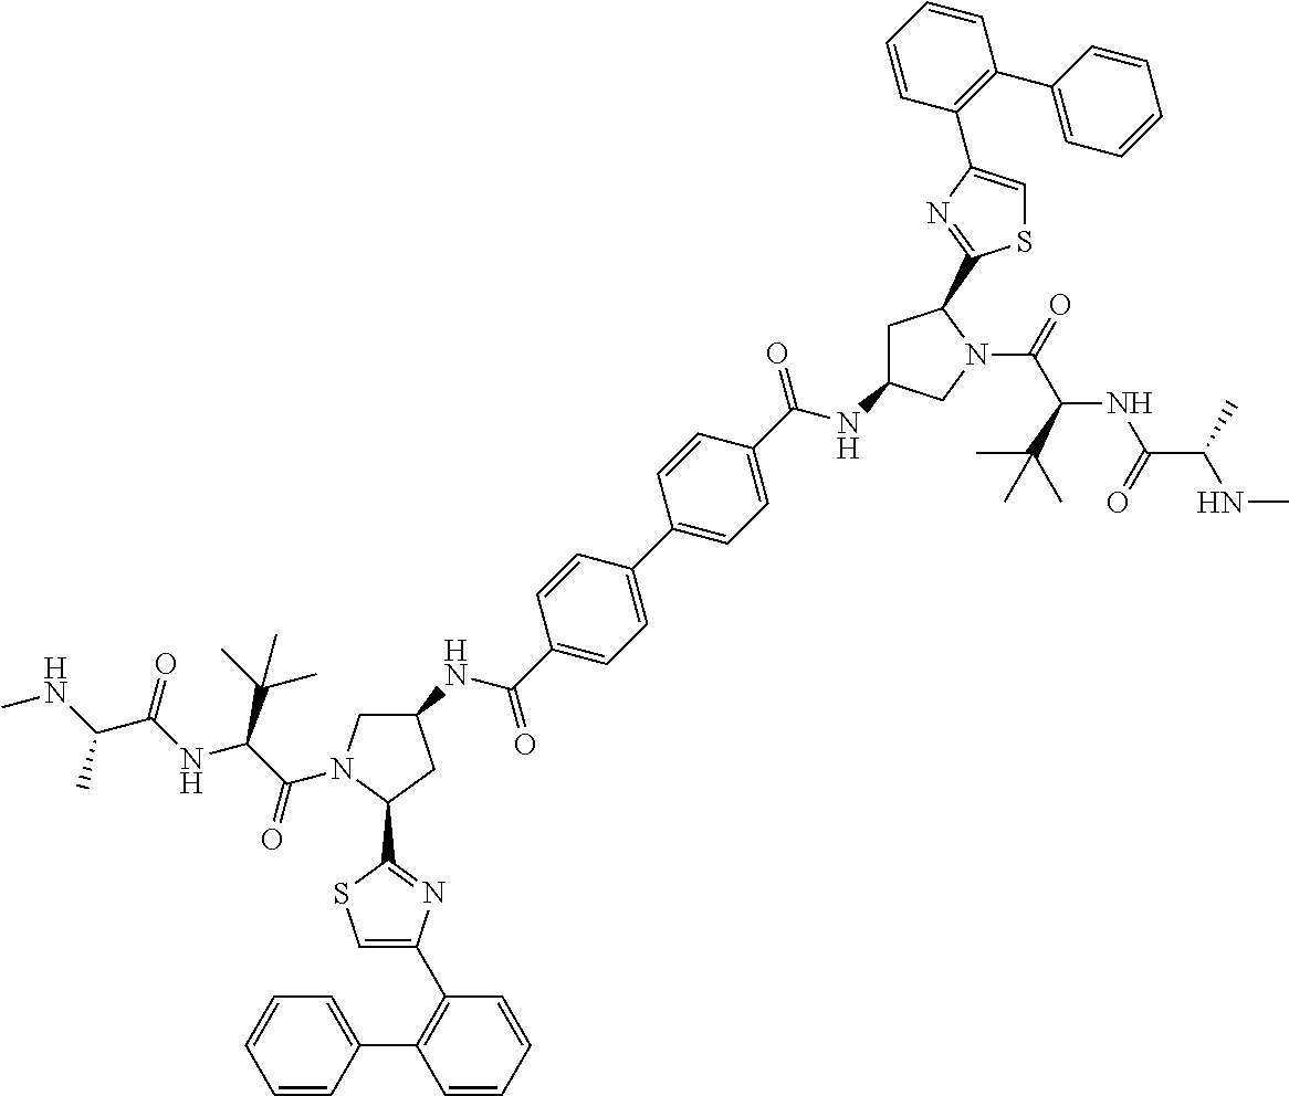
C1(NC(C2=CC=C(C3=CC=C(C(NC4CC(C5=NC(C6=C(C7=CC=CC=C7)C=CC=C6)=CS5)N(C(=O)C(C(C)(C)C)NC(C(C)NC)=O)C4)=O)C=C3)C=C2)=O)CN(C(C(NC(C(NC)C)=O)C(C)(C)C)=O)C(C2=NC(C3=C(C4=CC=CC=C4)C=CC=C3)=CS2)C1
